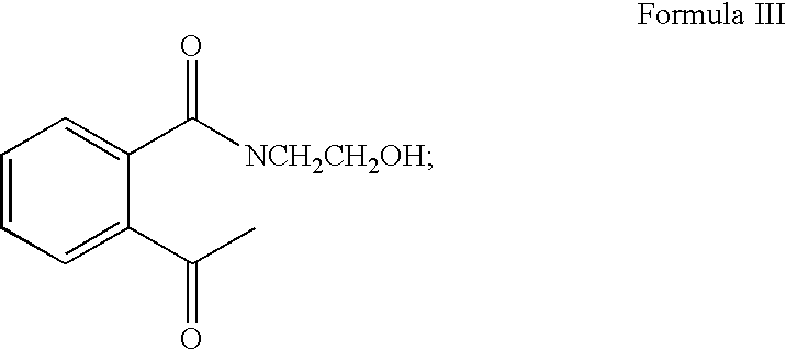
C1=CC=C(C(C)=O)C(C([NCH2CH2OH])=O)=C1
